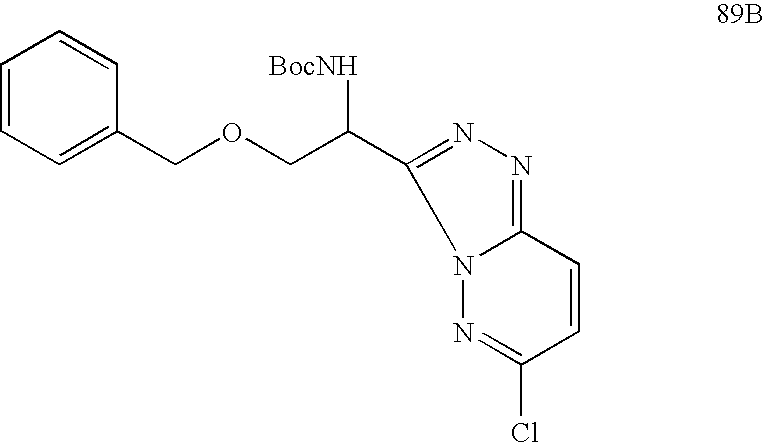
C1=CC=C(COCC(C2=NN=C3N2N=C(Cl)C=C3)[BocNH])C=C1
